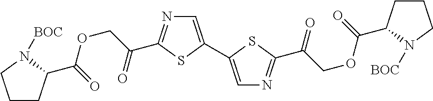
C(C1=NC=C(C2=CN=C(C(COC(=O)C3CCCN3[BOC])=O)S2)S1)(COC(=O)C1CCCN1[BOC])=O
